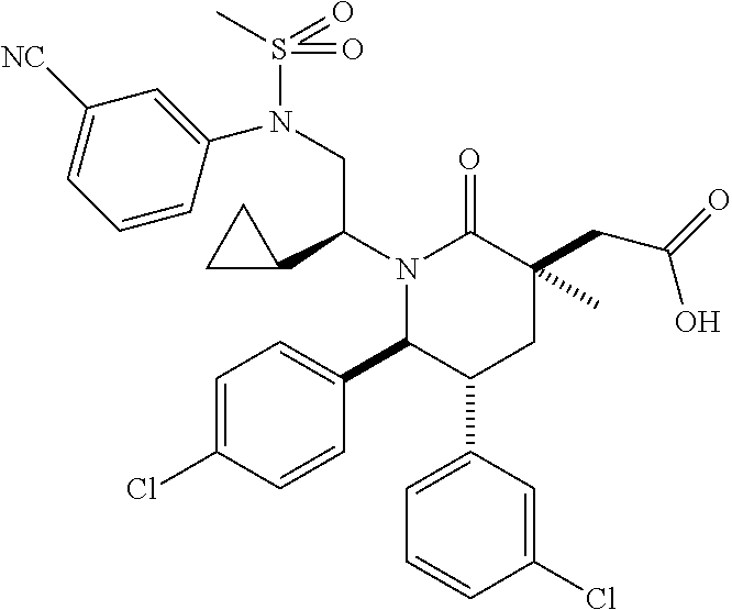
C1=C(Cl)C=CC(C2C(C3=CC=CC(Cl)=C3)CC(C)(CC(=O)O)C(=O)N2C(C2CC2)CN(C2=CC([NC])=CC=C2)S(C)(=O)=O)=C1
